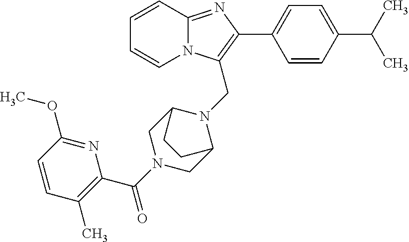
C1=CC2=NC(C3=CC=C(C(C)C)C=C3)=C(CN3C4CN(C(C5=C(C)C=CC(OC)=N5)=O)CC3CC4)N2C=C1
